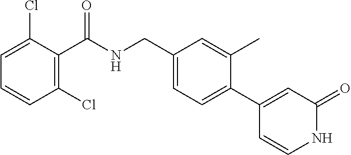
C1=C(Cl)C(C(NCC2=CC=C(C3=CC(=O)NC=C3)C(C)=C2)=O)=C(Cl)C=C1
